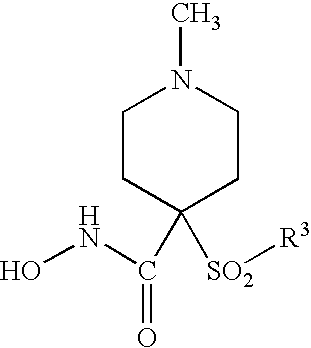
C1CC(C(NO)=O)([SO2][R3])CCN1C
